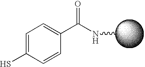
N(C)C(C1=CC=C(S)C=C1)=O
